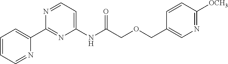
C1=CC=NC(C2=NC(NC(COCC3=CN=C([OCH3])C=C3)=O)=CC=N2)=C1
